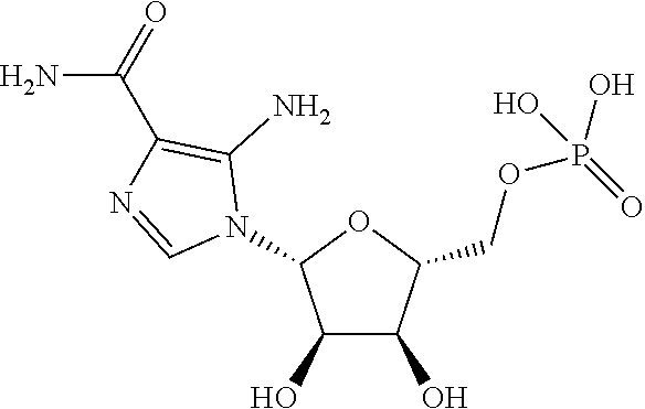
C(OP(=O)(O)O)C1C(O)C(O)C(N2C(N)=C(C(=O)N)N=C2)O1
